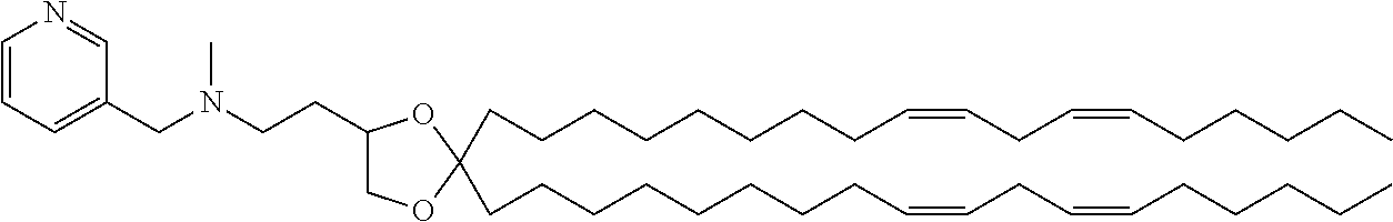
C1=CC=C(CN(CCC2COC(CCCCCCCCC=CCC=CCCCCC)(CCCCCCCCC=CCC=CCCCCC)O2)C)C=N1
